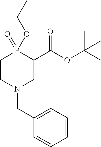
C(N1CC(C(OC(C)(C)C)=O)P(OCC)(=O)CC1)C1=CC=CC=C1
